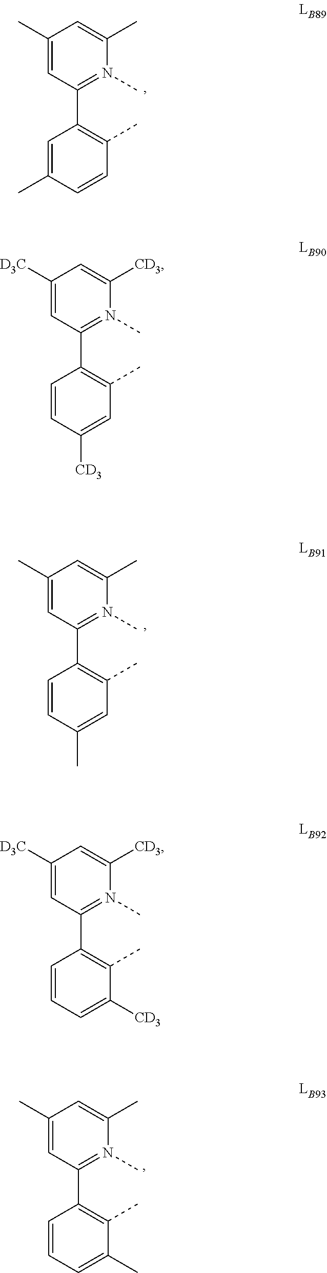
C1([D3C])=CC(C2=C(C)C=C([CD3])C=C2)=N(C)C([CD3])=C1.C1([D3C])=CC(C2=C(C)C([CD3])=CC=C2)=N(C)C([CD3])=C1.C1(C)=CC(C2=C(C)C=CC(C)=C2)=N(C)C(C)=C1.C1(C)=CC(C2=C(C)C=C(C)C=C2)=N(C)C(C)=C1.C1(C)=CC(C2=C(C)C(C)=CC=C2)=N(C)C(C)=C1
